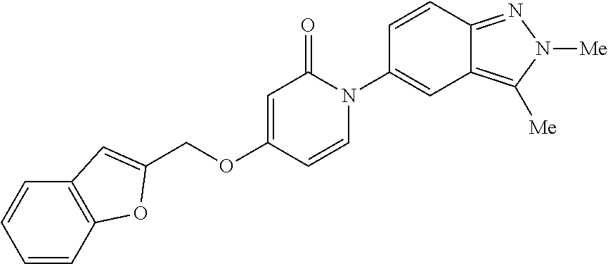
C(OC1=CC(=O)N(C2=CC3=C([Me])N([Me])N=C3C=C2)C=C1)C1=CC2=C(C=CC=C2)O1
